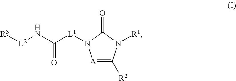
[A]1=C([R2])N([R1])C(=O)N1[L1]C(N[L2][R3])=O
